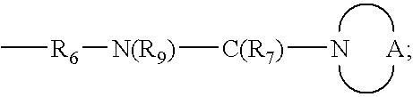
C[R6][N(R9)][C(R7)]N
